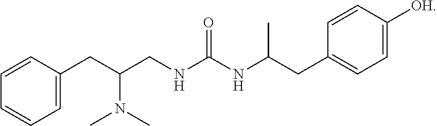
C1=CC(CC(CNC(NC(CC2=CC=C([OH])C=C2)C)=O)N(C)C)=CC=C1
